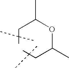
C(C(OC(CC(C)(C)C)C)C)C(C)(C)C
